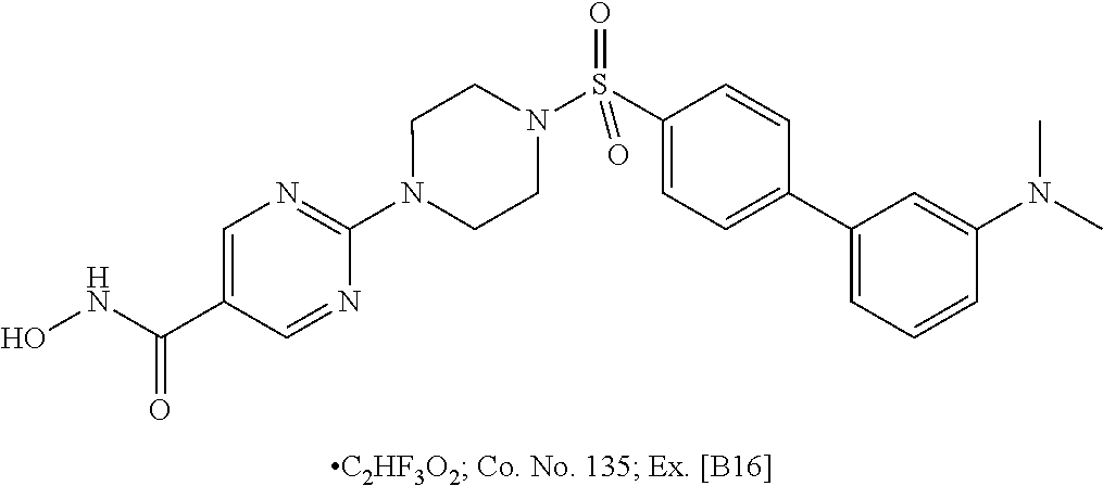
N1(C2=NC=C(C(NO)=O)C=N2)CCN(S(C2=CC=C(C3=CC=CC(N(C)C)=C3)C=C2)(=O)=O)CC1
